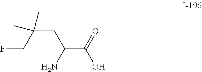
FCC(CC(C(=O)O)N)(C)C
